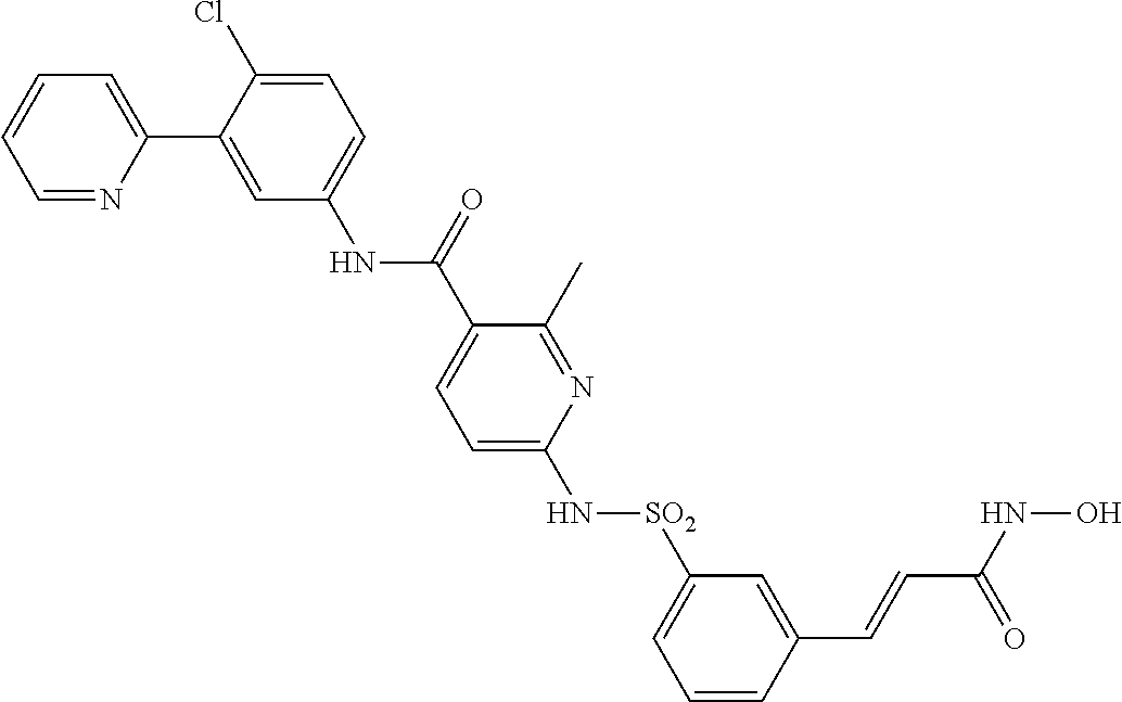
N(C1=CC=C(Cl)C(C2=CC=CC=N2)=C1)C(=O)C1=CC=C(N[SO2]C2=CC=CC(C=CC(NO)=O)=C2)N=C1C
